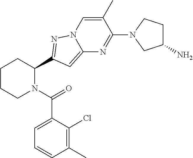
C1CCN(C(=O)C2=CC=CC(C)=C2Cl)C(C2=NN3C(=C2)N=C(N2CC(N)CC2)C(C)=C3)C1
